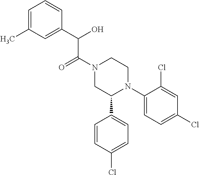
C1(N2CCN(C(C(C3=CC(C)=CC=C3)O)=O)CC2C2=CC=C(Cl)C=C2)=CC=C(Cl)C=C1Cl
